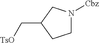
C1N([Cbz])CC(C[TsO])C1
